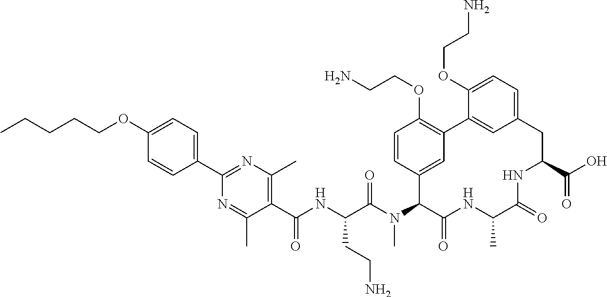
C1(OCCCCC)=CC=C(C2=NC(C)=C(C(NC(C(N(C3C(=O)NC(C)C(=O)NC(C(=O)O)CC4=CC=C(OCCN)C(=C4)C4=C(OCCN)C=CC3=C4)C)=O)CCN)=O)C(C)=N2)C=C1
